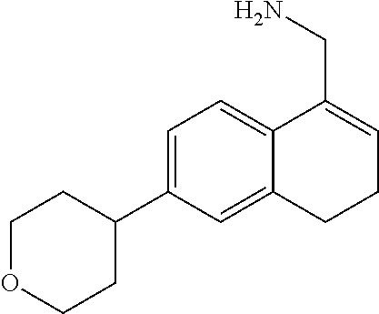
C1=C(C2CCOCC2)C=C2C(=C1)C(CN)=CCC2
